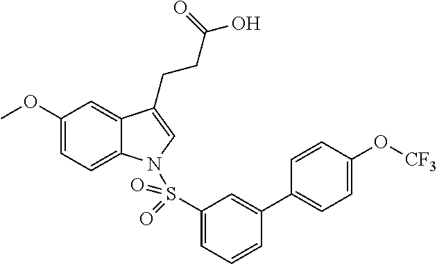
C1(OC)=CC=C2C(=C1)C(CCC(O)=O)=CN2S(C1=CC=CC(C2=CC=C(O[CF3])C=C2)=C1)(=O)=O
